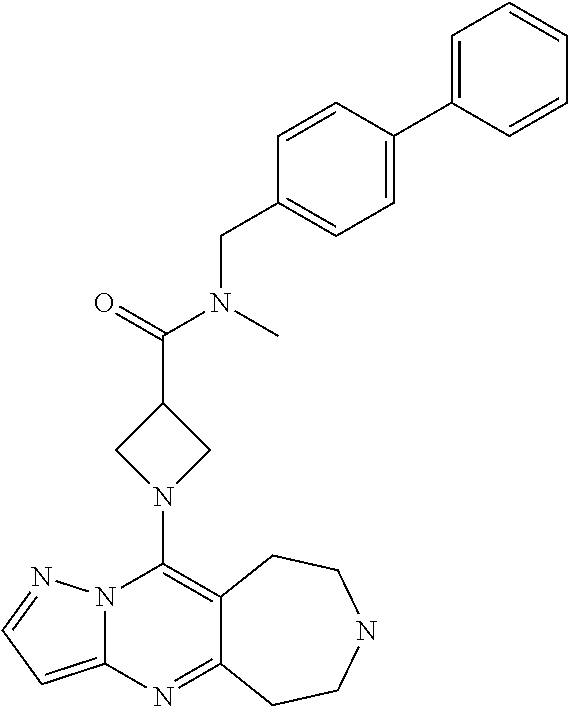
N12C(=CC=N1)N=C1C(=C2N2CC(C(=O)N(C)CC3=CC=C(C4=CC=CC=C4)C=C3)C2)CCNCC1
